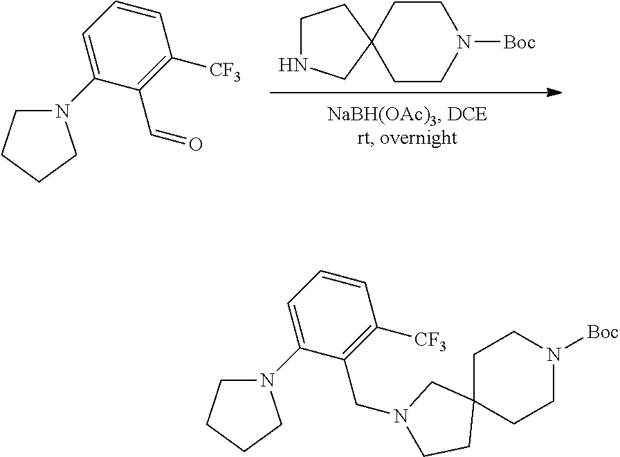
C1NCC2(C1)CCN([Boc])CC2.C1=CC=C(N2CCCC2)C(C=O)=C1[CF3].C1=CC=C(N2CCCC2)C(CN2CC3(CCN([Boc])CC3)CC2)=C1[CF3]
